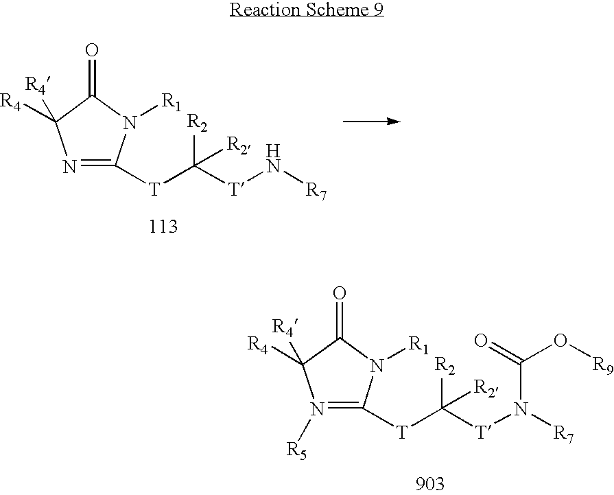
N1=C([T]C([T]N[R7])([R2])[R2])N([R1])C(=O)C1([R4])[R4].N1([R5])=C([T]C([T]N(C(=O)O[R9])[R7])([R2])[R2])N([R1])C(=O)C1([R4])[R4]
